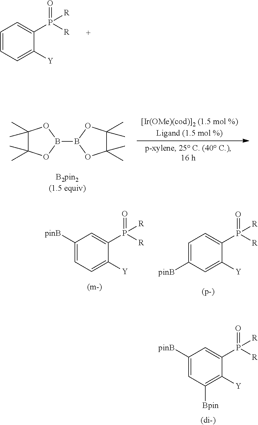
C1(C)(C)C(C)(C)OB(B2OC(C)(C)C(C)(C)O2)O1.C1=CC=C([Y])C(P([R])(=O)[R])=C1.C1([pinB])=CC=C([Y])C(P([R])(=O)[R])=C1.C1=C([pinB])C=C([Y])C(P([R])(=O)[R])=C1.C1([pinB])=CC([Bpin])=C([Y])C(P([R])(=O)[R])=C1
